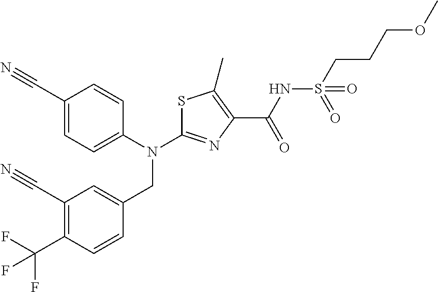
C1(C#N)=CC=C(N(C2=NC(C(NS(CCCOC)(=O)=O)=O)=C(C)S2)CC2=CC(C#N)=C(C(F)(F)F)C=C2)C=C1
